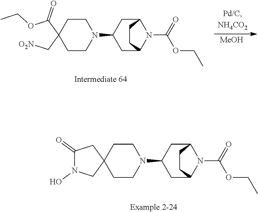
C12CC(N3CCC4(CC3)CC(=O)N(O)C4)CC(N1C(=O)OCC)CC2.C12CC(N3CCC(C(OCC)=O)(C[O2N])CC3)CC(N1C(=O)OCC)CC2.[MeOH]
